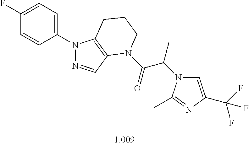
C1(N2N=CC3=C2CCCN3C(C(N2C=C(C(F)(F)F)N=C2C)C)=O)=CC=C(F)C=C1
